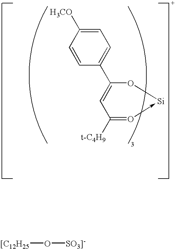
C1=CC(C2=CC([t-C4H9])=O->[Si]O2)=CC=C1[H3CO].O([SO3]-])[[C12H25]
